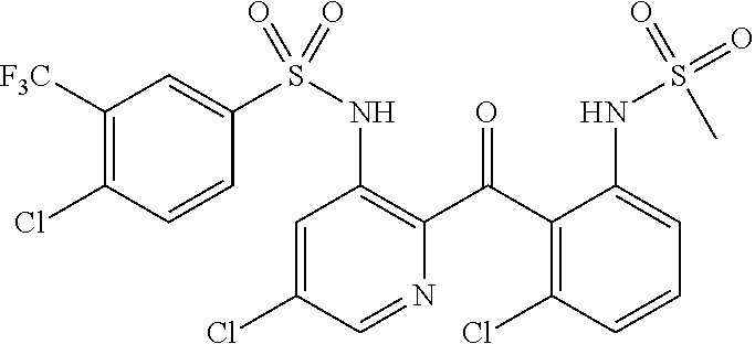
C1=C(Cl)C=NC(C(C2=C(Cl)C=CC=C2NS(=O)(=O)C)=O)=C1NS(=O)(C1=CC([F3C])=C(Cl)C=C1)=O
